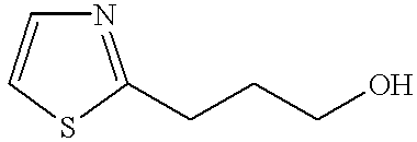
N1=C(CCCO)SC=C1
